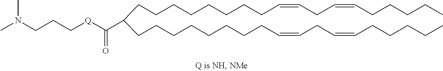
C(CCCCCCCCC(CCCCCCCCC=CCC=CCCCCC)C([Q]CCCN(C)C)=O)=CCC=CCCCCC
